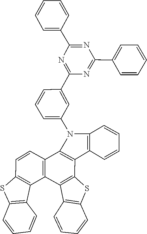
C1=C(N2C3=C(C4=C2C=CC=C4)C2=C(C4=C3C=CC3=C4C4=C(C=CC=C4)S3)C3=C(C=CC=C3)S2)C=C(C2=NC(C3=CC=CC=C3)=NC(C3=CC=CC=C3)=N2)C=C1
